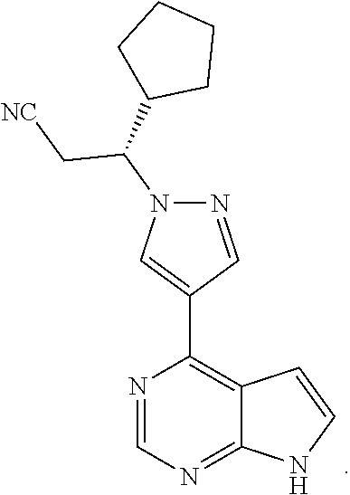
N1=CN=C2C(=C1C1=CN(C(C3CCCC3)C[NC])N=C1)C=CN2
